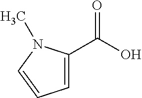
C1=C(C(O)=O)N(C)C=C1
